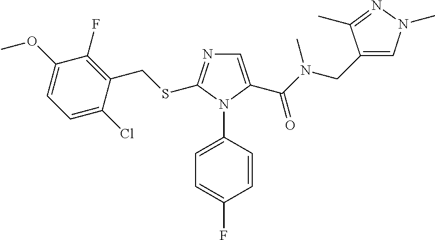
C1=C(C(=O)N(CC2=CN(C)N=C2C)C)N(C2=CC=C(F)C=C2)C(SCC2=C(F)C(OC)=CC=C2Cl)=N1
